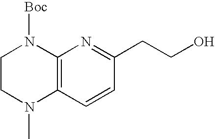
C12=C(C=CC(CCO)=N1)N(C)CCN2[Boc]
